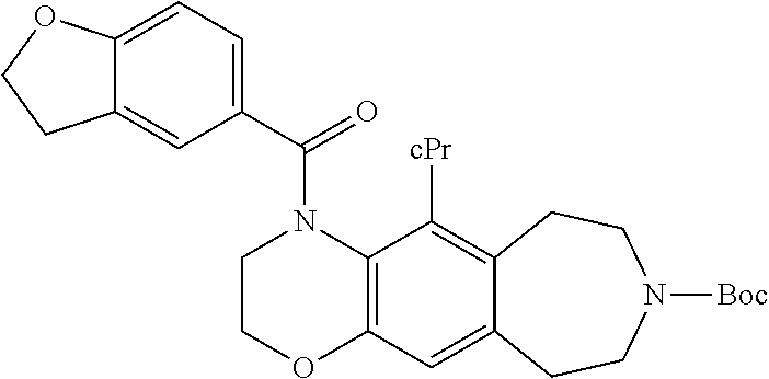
C1(C(=O)N2CCOC3=C2C([cPr])=C2C(=C3)CCN([Boc])CC2)=CC=C2C(=C1)CCO2
